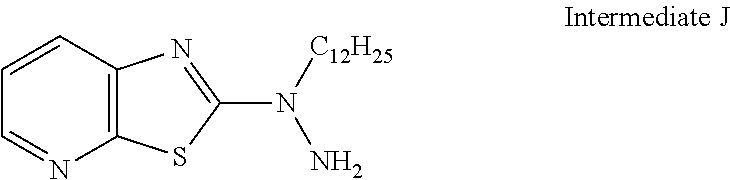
C1=CC2=C(N=C1)SC(N([C12H25])N)=N2
